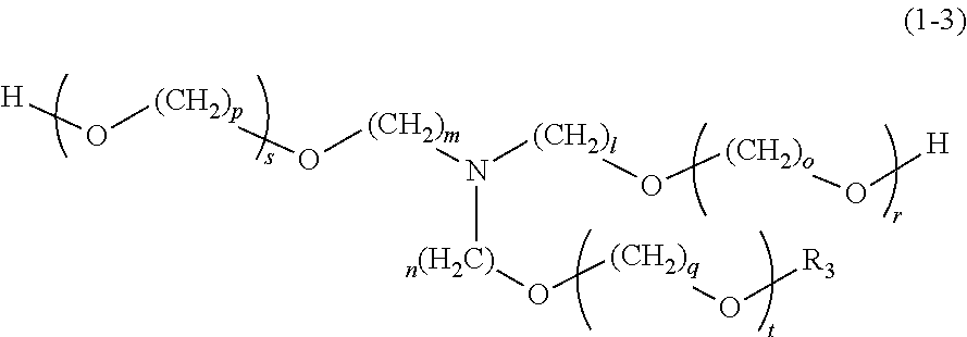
[H]O[(CH2)p]O[(CH2)m]N([(CH2)l]O[(CH2)o]O[H])[n(H2C)]O[(CH2)q]O[R3]
